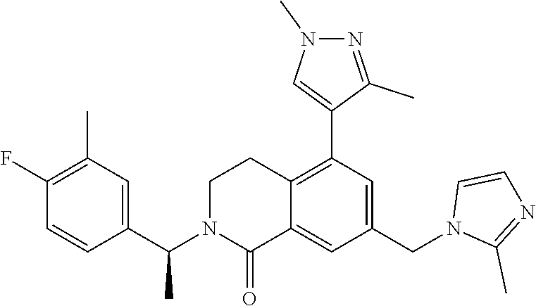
C12=C(C3=CN(C)N=C3C)C=C(CN3C(C)=NC=C3)C=C1C(=O)N(C(C1=CC(C)=C(F)C=C1)C)CC2
